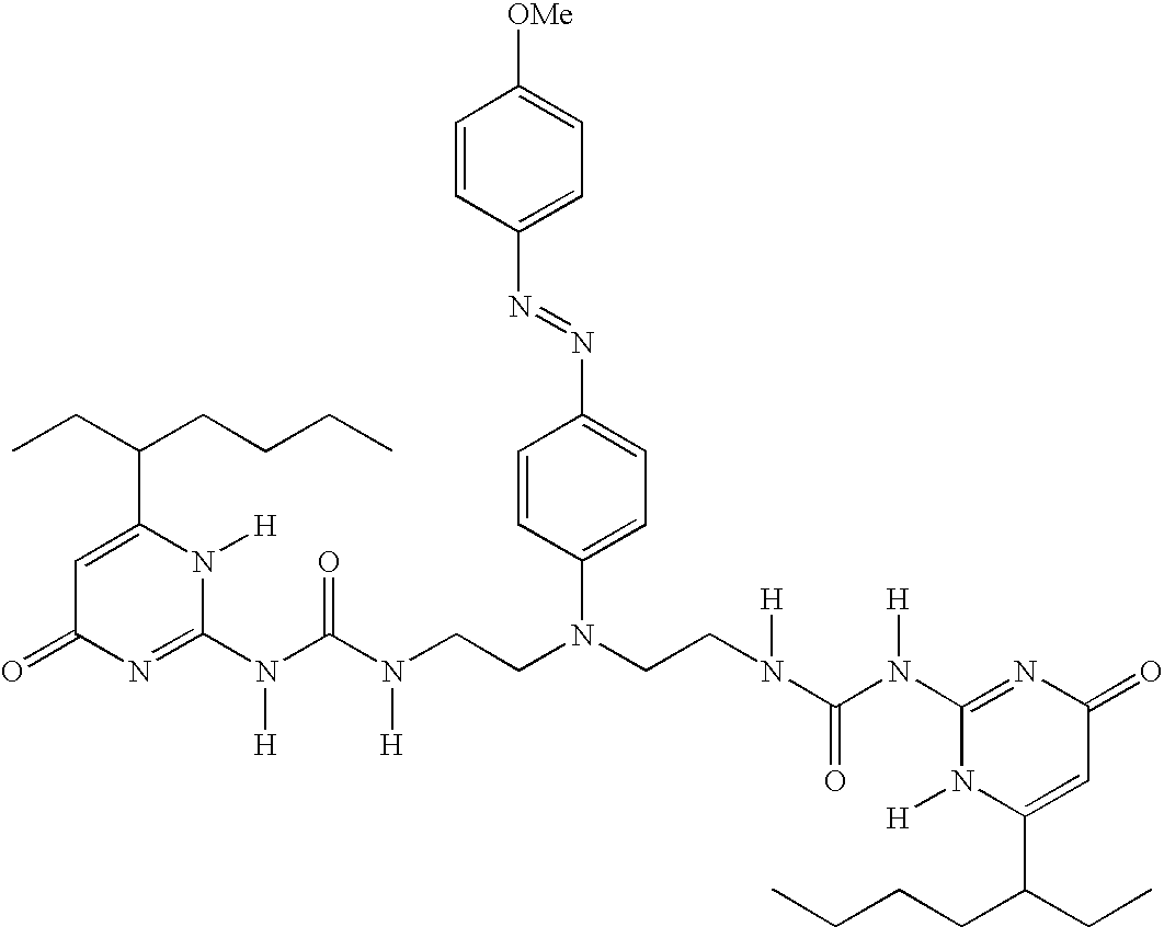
C1=C(C(CC)CCCC)N([H])C(N(C(N([H])CCN(C2=CC=C(N=NC3=CC=C([OMe])C=C3)C=C2)CCN(C(N(C2=NC(=O)C=C(C(CC)CCCC)N2[H])[H])=O)[H])=O)[H])=NC1=O
